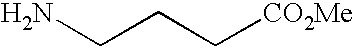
NCCC[CO2Me]
